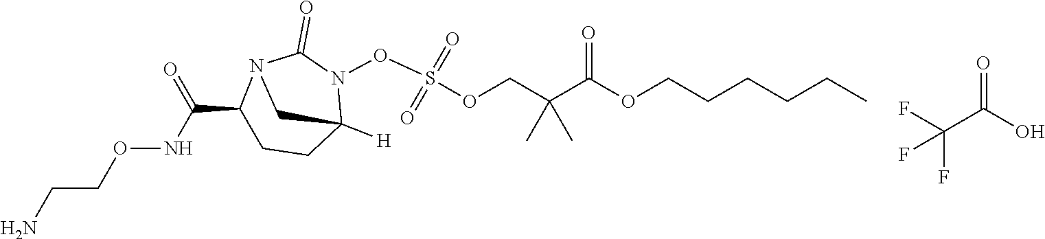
O=C(O)C(F)(F)F.C1(C(NOCCN)=O)CCC2([H])N(OS(OCC(C(=O)OCCCCCC)(C)C)(=O)=O)C(=O)N1C2
